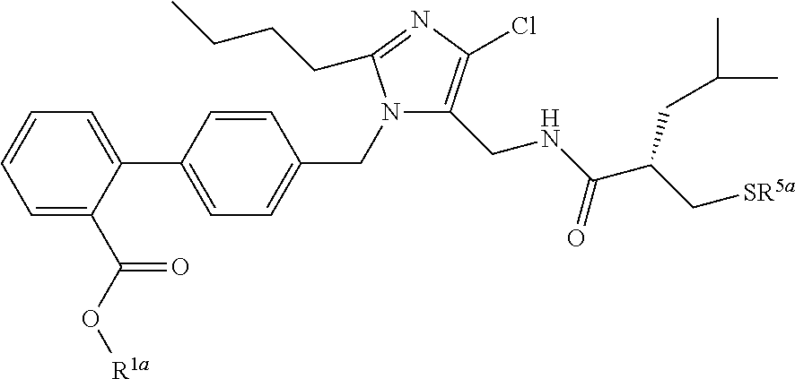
C1=C(C(O[R1a])=O)C(C2=CC=C(CN3C(CNC(C(C[SR5a])CC(C)C)=O)=C(Cl)N=C3CCCC)C=C2)=CC=C1
